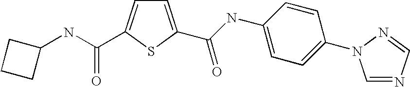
C1=C(C(=O)NC2=CC=C(N3C=NC=N3)C=C2)SC(C(=O)NC2CCC2)=C1
